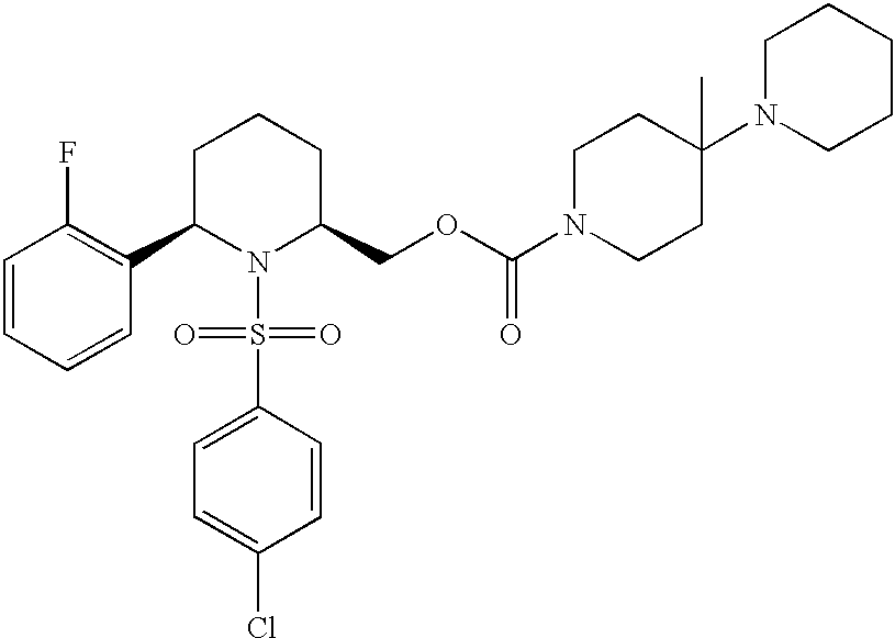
C1=CC=CC(C2N(S(C3=CC=C(Cl)C=C3)(=O)=O)C(COC(N3CCC(N4CCCCC4)(C)CC3)=O)CCC2)=C1F
